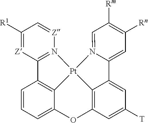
C1([R1])=[Z]C2=N([Z]=C1)[Pt]13C4=C2C=CC=C4OC2=C1C(=CC([T])=C2)C1=CC([Rn])=C([Rm])C=N13
